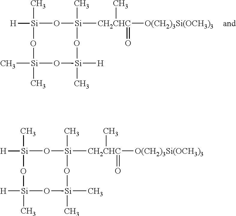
C[Si]1([CH2CHC]([O(CH2)3Si(OCH3)3])(=O)C)O[Si](C)([H])O[Si](C)(C)O[Si]([H])(C)O1.C[Si]1([CH2CHC]([O(CH2)3Si(OCH3)3])(=O)C)O[Si](C)(C)O[Si]([H])(C)O[Si]([H])(C)O1
